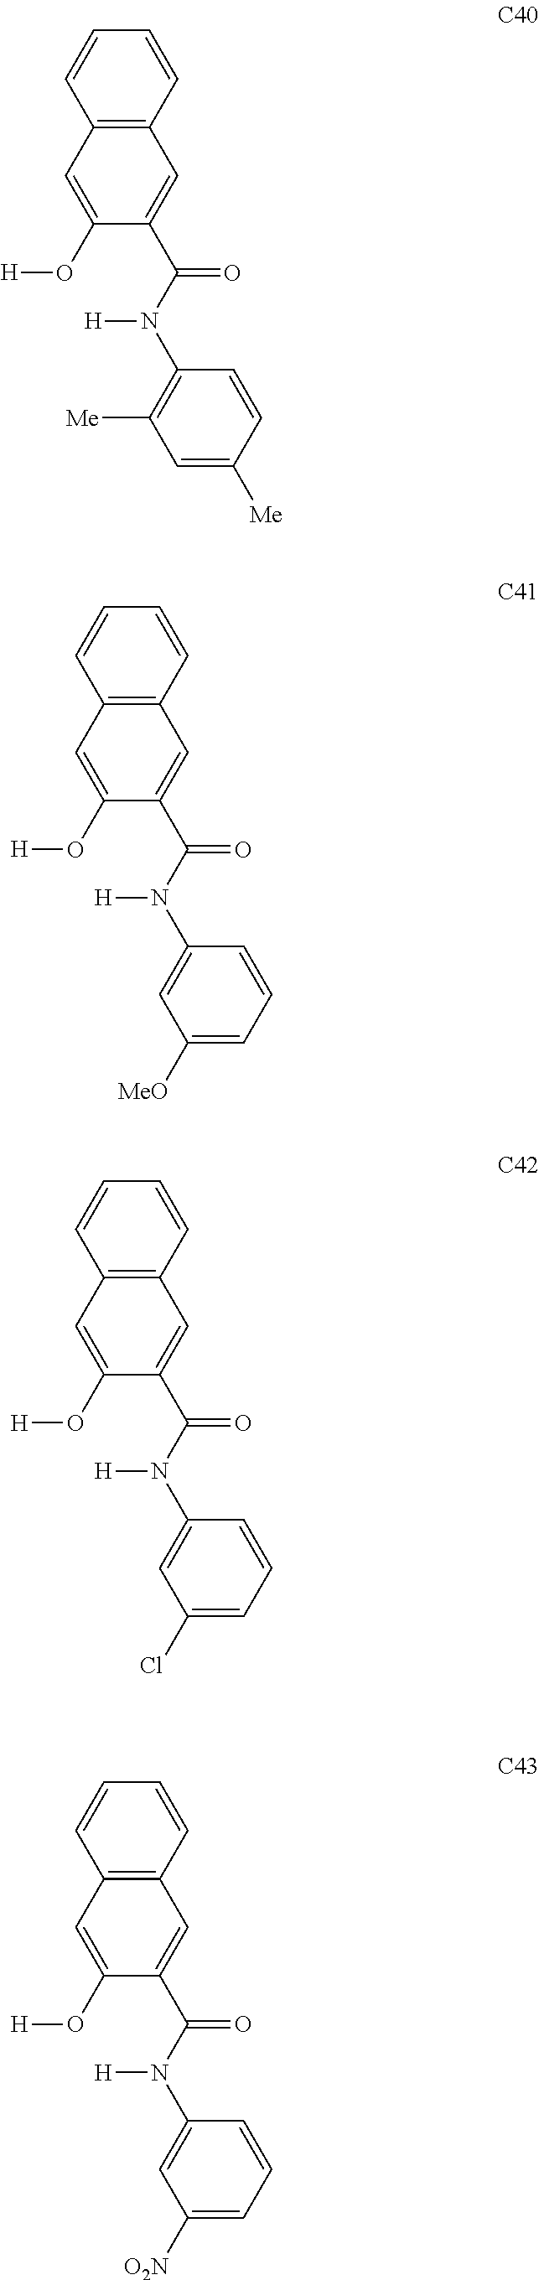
C12=C(C=CC=C1)C=C(C(N(C1=C([Me])C=C([Me])C=C1)[H])=O)C(O[H])=C2.C12=C(C=CC=C1)C=C(C(N(C1=CC([MeO])=CC=C1)[H])=O)C(O[H])=C2.C12=C(C=CC=C1)C=C(C(N(C1=CC(Cl)=CC=C1)[H])=O)C(O[H])=C2.C12=C(C=CC=C1)C=C(C(N(C1=CC([O2N])=CC=C1)[H])=O)C(O[H])=C2
